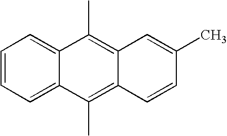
C1=CC=C2C(=C1)C(C)=C1C(=C2C)C=CC(C)=C1
